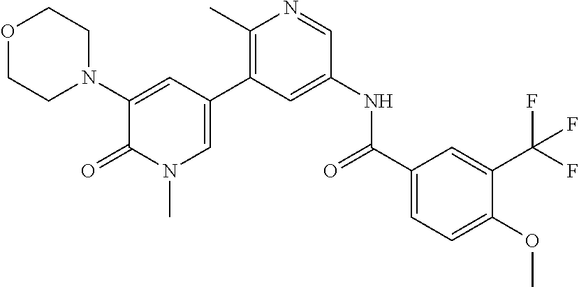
O1CCN(C2=CC(C3=C(C)N=CC(NC(C4=CC=C(OC)C(C(F)(F)F)=C4)=O)=C3)=CN(C)C2=O)CC1
